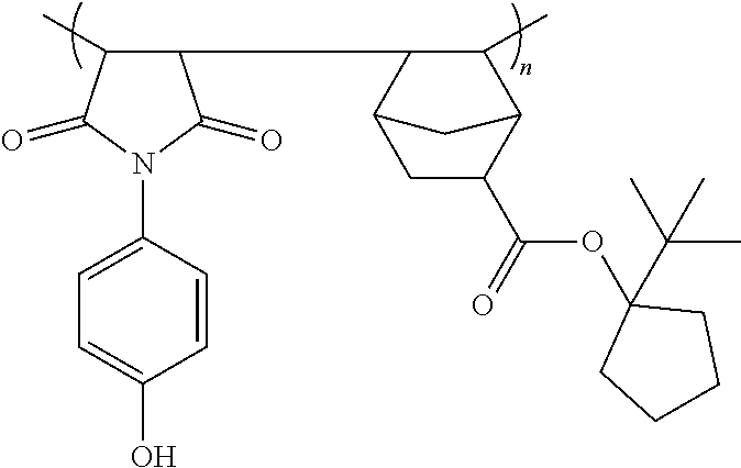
C1(C2C(C)C3C(C(=O)OC4(C(C)(C)C)CCCC4)CC2C3)C(C)C(=O)N(C2=CC=C(O)C=C2)C1=O
